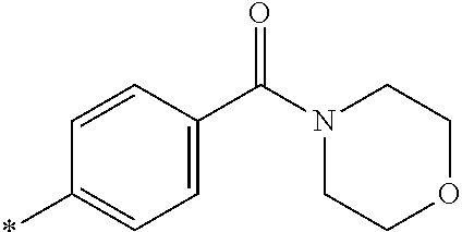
*C1=CC=C(C(N2CCOCC2)=O)C=C1
